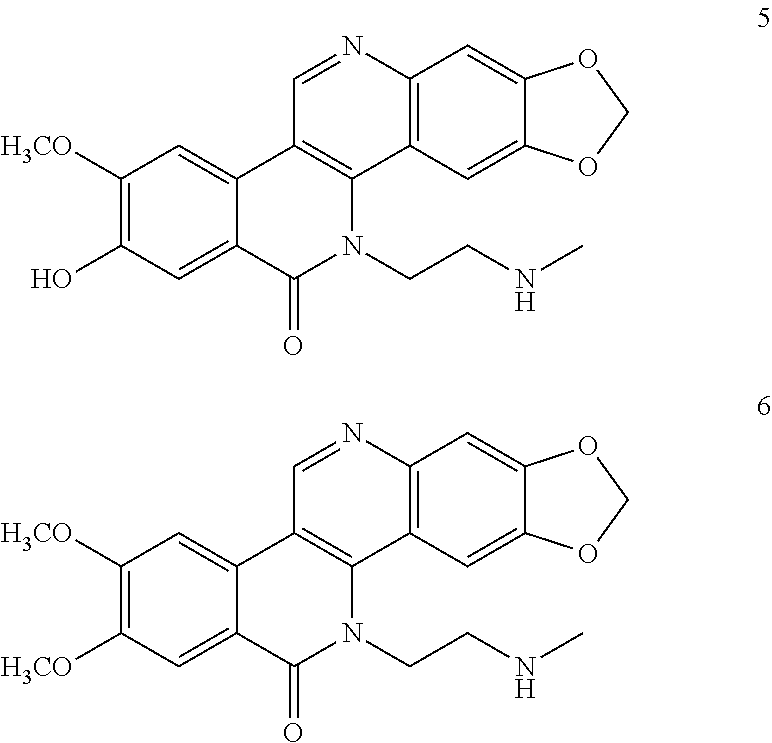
C1([H3CO])=C(O)C=C2C(=C1)C1=C(N(CCNC)C2=O)C2=C(N=C1)C=C1C(=C2)OCO1.C1([H3CO])=C([H3CO])C=C2C(=C1)C1=C(N(CCNC)C2=O)C2=C(N=C1)C=C1C(=C2)OCO1
